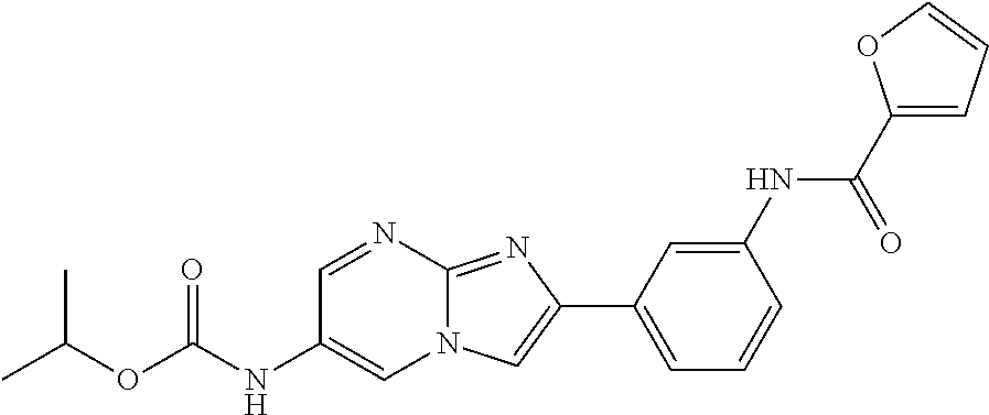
C1=NC2=NC(C3=CC=CC(NC(C4=CC=CO4)=O)=C3)=CN2C=C1NC(OC(C)C)=O
